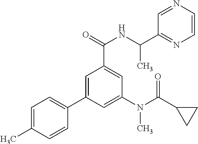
C1=C(C)C=CC(C2=CC(C(=O)NC(C)C3=NC=CN=C3)=CC(N(C)C(=O)C3CC3)=C2)=C1
